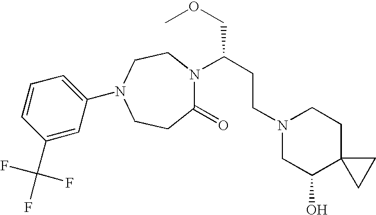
C1CC(=O)N(C(CCN2CC(O)C3(CC2)CC3)COC)CCN1C1=CC=CC(C(F)(F)F)=C1
